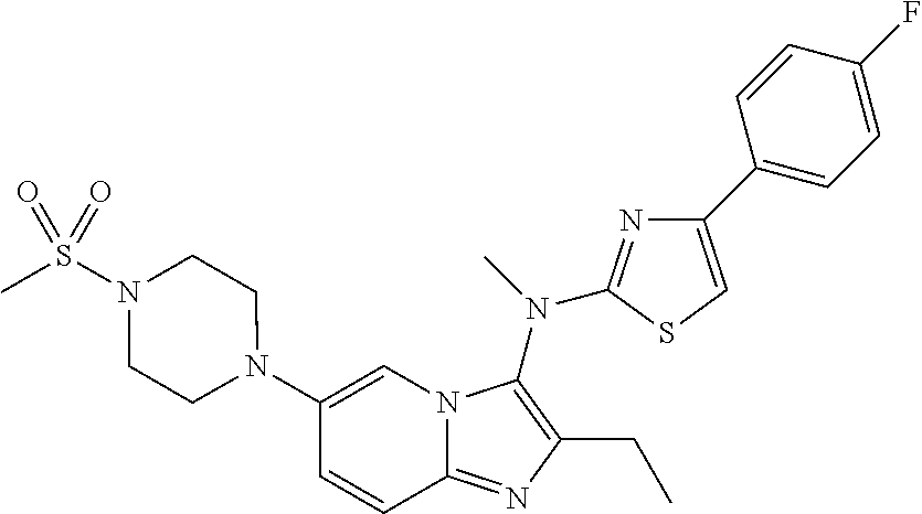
C1(N2CCN(S(C)(=O)=O)CC2)=CN2C(=NC(CC)=C2N(C)C2=NC(C3=CC=C(F)C=C3)=CS2)C=C1
